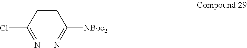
C1=CC(Cl)=NN=C1[NBoc2]
